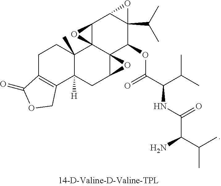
C12C3(C4(C(OC(C(C(C)C)NC(C(C(C)C)N)=O)=O)C5(C(C)C)C1O5)C(CC1([H])C3(C)CCC3=C1COC3=O)O4)O2
